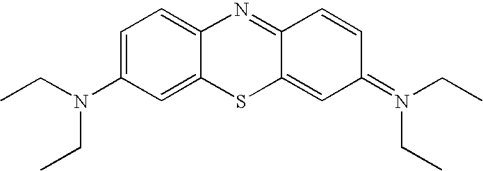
C1=C(N(CC)CC)C=C2C(=C1)N=C1C(=CC(=N(CC)CC)C=C1)S2
